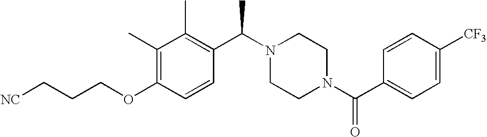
C(OC1=C(C)C(C)=C(C(N2CCN(C(C3=CC=C([CF3])C=C3)=O)CC2)C)C=C1)CC[NC]
